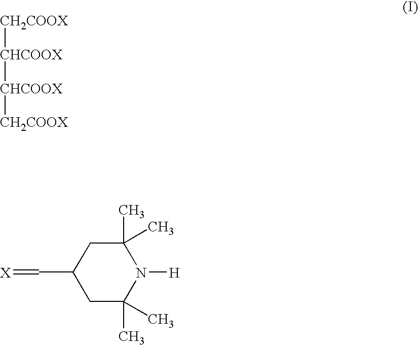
[CH2COOX][CHCOOX][CHCOOX][CH2COOX].C1(C=[X])CC(C)(C)N([H])C(C)(C)C1
